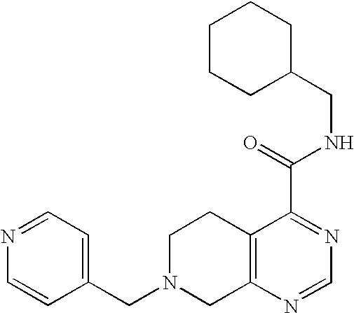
C1N(CC2=CC=NC=C2)CC2=C(C1)C(C(=O)NCC1CCCCC1)=NC=N2
